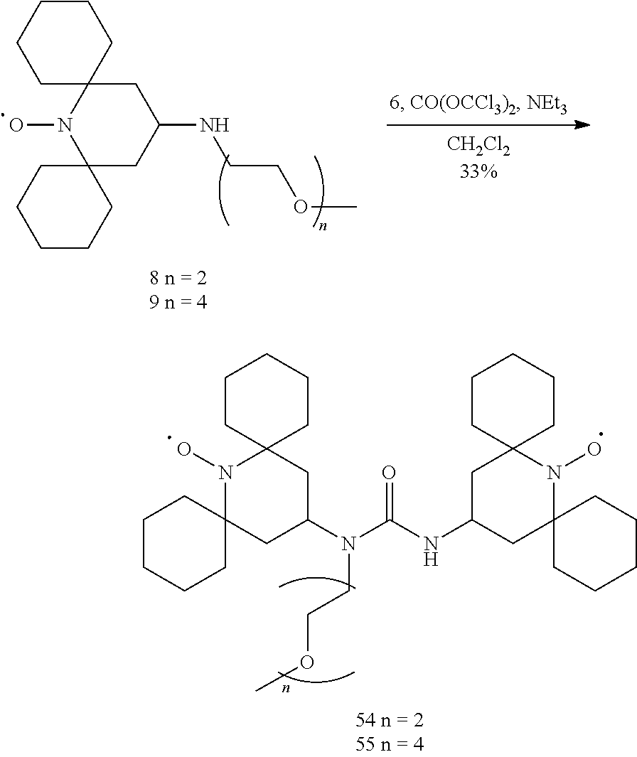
C12(CC(NCCOC)CC3(N1O)CCCCC3)CCCCC2.[CH2Cl233%].C1CCCC2(C1)CC(N(C(NC1CC3(N(O)C4(C1)CCCCC4)CCCCC3)=O)CCOC)CC1(N2O)CCCCC1
